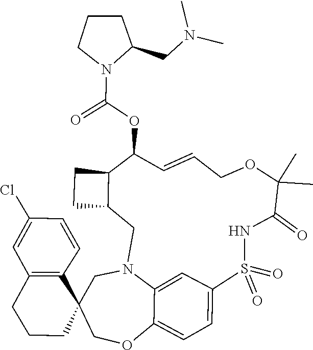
S1(=O)(=O)C2=CC=C3C(=C2)N(CC2C(C(OC(=O)N4C(CN(C)C)CCC4)C=CCOC(C)(C)C(=O)N1)CC2)CC1(C2=C(C=C(Cl)C=C2)CCC1)CO3
